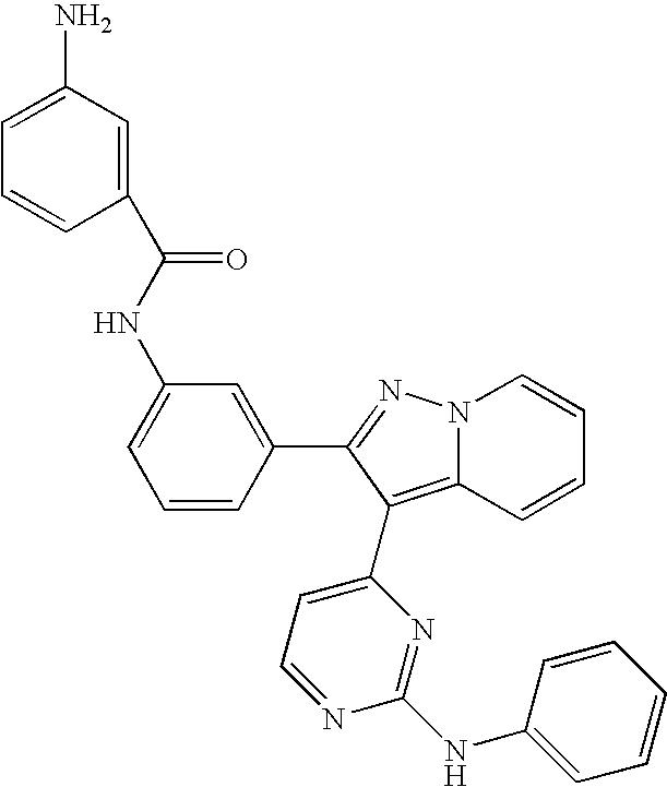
C1=C(NC(C2=CC(N)=CC=C2)=O)C=C(C2=NN3C(=C2C2=CC=NC(NC4=CC=CC=C4)=N2)C=CC=C3)C=C1
